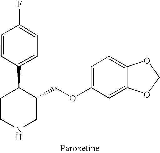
C1=C(C2CCNCC2COC2=CC=C3C(=C2)OCO3)C=CC(F)=C1
